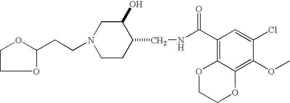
C(N1CCC(CNC(C2=C3C(=C(OC)C(Cl)=C2)OCCO3)=O)C(O)C1)CC1OCCO1
